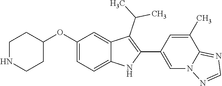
C1(OC2=CC=C3C(=C2)C(C(C)C)=C(C2=CN4C(=NC=N4)C(C)=C2)N3)CCNCC1
